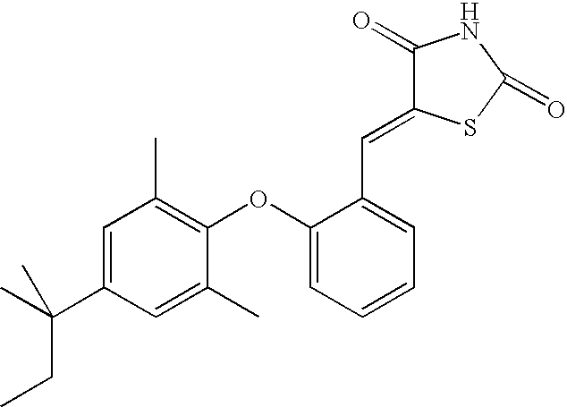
C1(OC2=C(C)C=C(C(C)(CC)C)C=C2C)=CC=CC=C1C=C1C(=O)NC(=O)S1
